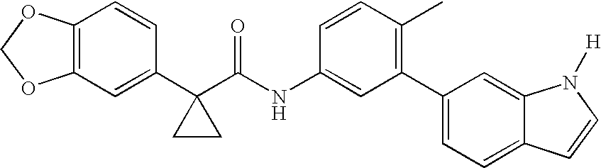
C1(C2=C(C)C=CC(NC(C3(C4=CC5=C(C=C4)OCO5)CC3)=O)=C2)=CC=C2C(=C1)N([H])C=C2
